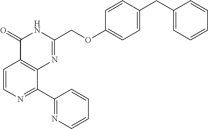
C1=CN=C(C2=NC=CC=C2)C2=C1C(=O)NC(COC1=CC=C(CC3=CC=CC=C3)C=C1)=N2
